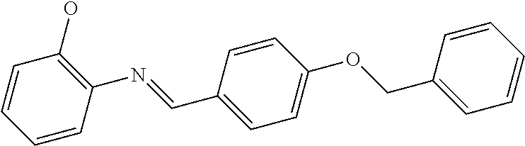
C1=CC(C=NC2=C(O)C=CC=C2)=CC=C1OCC1=CC=CC=C1
